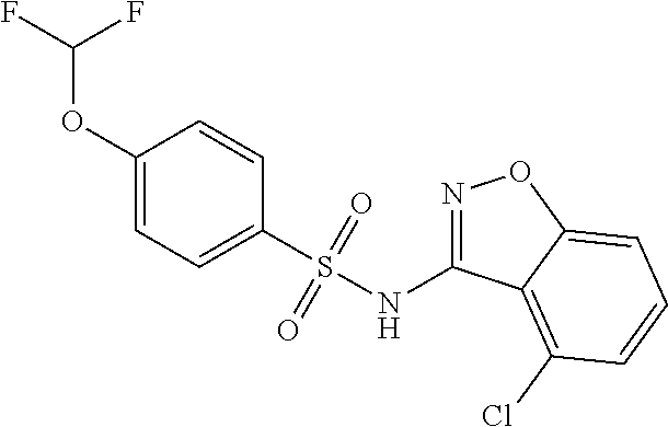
C1(OC(F)F)=CC=C(S(NC2=NOC3=CC=CC(Cl)=C23)(=O)=O)C=C1
